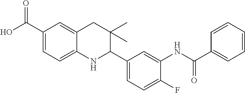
OC(C1=CC=C2C(=C1)CC(C)(C)C(C1=CC=C(F)C(NC(C3=CC=CC=C3)=O)=C1)N2)=O
